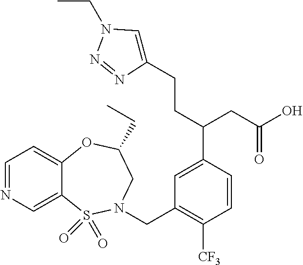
C1=C(C(CC(O)=O)CCC2=CN(CC)N=N2)C=CC([CF3])=C1CN1S(=O)(=O)C2=CN=CC=C2OC(CC)C1
